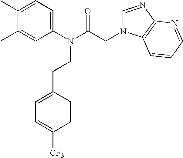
C1(C)=CC=C(N(C(CN2C=NC3=C2C=CC=N3)=O)CCC2=CC=C([CF3])C=C2)C=C1C
